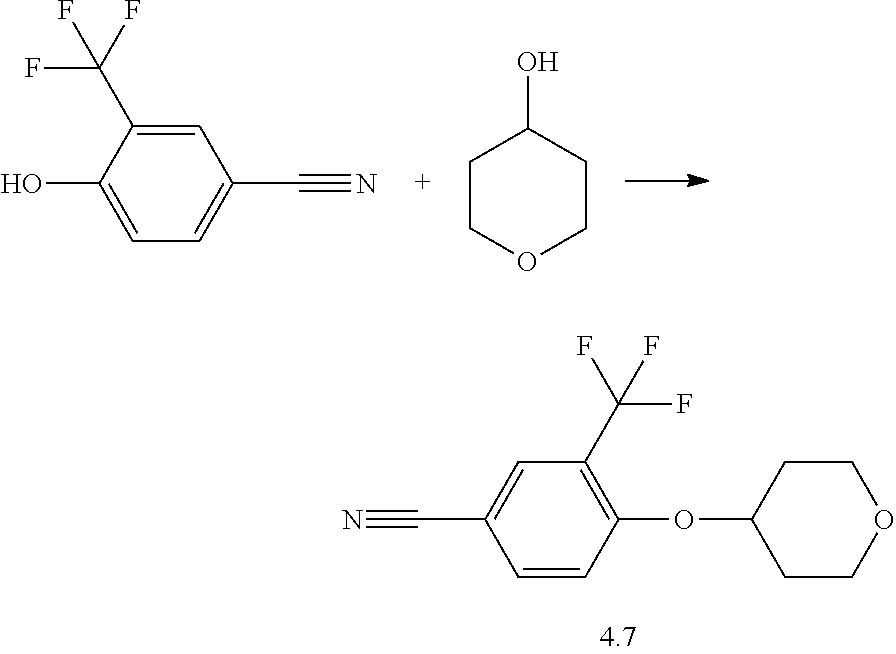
C1=C(C(F)(F)F)C(O)=CC=C1C#N.C1COCCC1O.C1(C(F)(F)F)=C(OC2CCOCC2)C=CC(C#N)=C1
